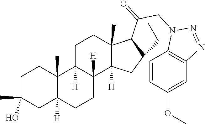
C1C(C)(O)CC2([H])C(C)(C1)C1([H])C([H])(CC2)C2([H])C(C)(CC1)C(C(CN1C3=C(N=N1)C=C(OC)C=C3)=O)C(CC)C2
